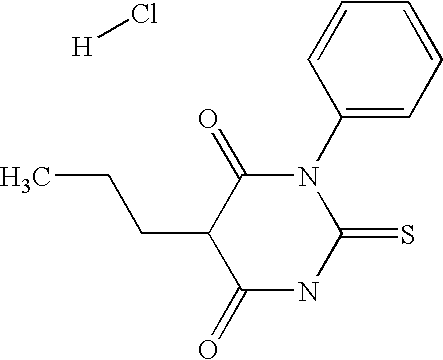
S=C1NC(=O)C(CCC)C(=O)N1C1=CC=CC=C1.[H]Cl
